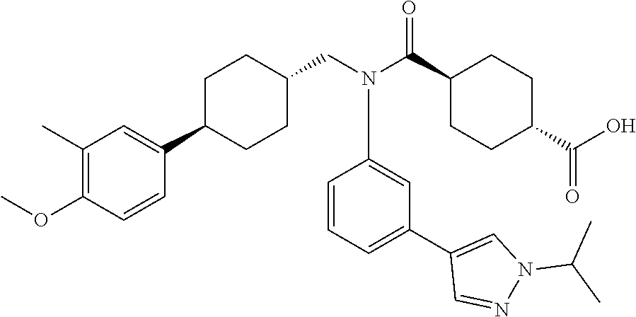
C1(C(N(CC2CCC(C3=CC(C)=C(OC)C=C3)CC2)C2=CC(C3=CN(C(C)C)N=C3)=CC=C2)=O)CCC(C(O)=O)CC1
